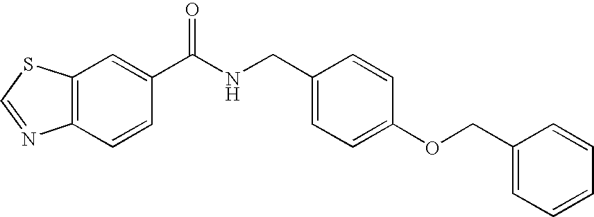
C12=C(C=C(C(NCC3=CC=C(OCC4=CC=CC=C4)C=C3)=O)C=C1)SC=N2
